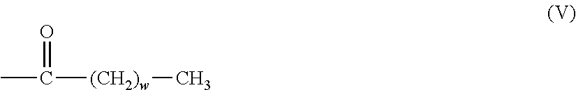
CC([(CH2)w]C)=O
